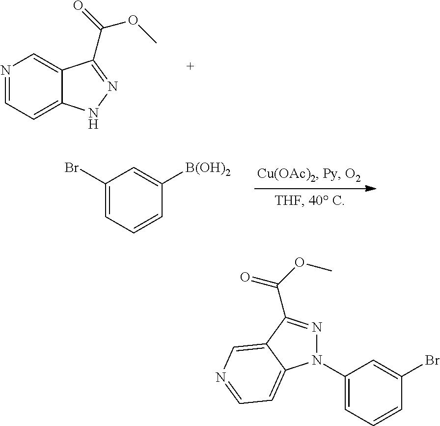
N1=CC=C2C(=C1)C(C(=O)OC)=NN2.C1(Br)=CC=CC([B(OH)2])=C1.C1=CC=C(N2N=C(C(OC)=O)C3=CN=CC=C23)C=C1Br
